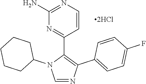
C1CCCC(N2C=NC(C3=CC=C(F)C=C3)=C2C2=NC(N)=NC=C2)C1
